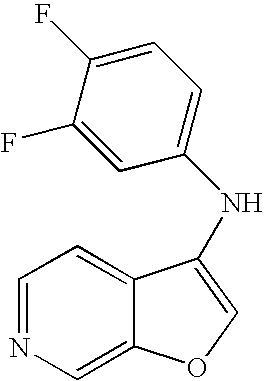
C1=NC=C2C(=C1)C(NC1=CC=C(F)C(F)=C1)=CO2
